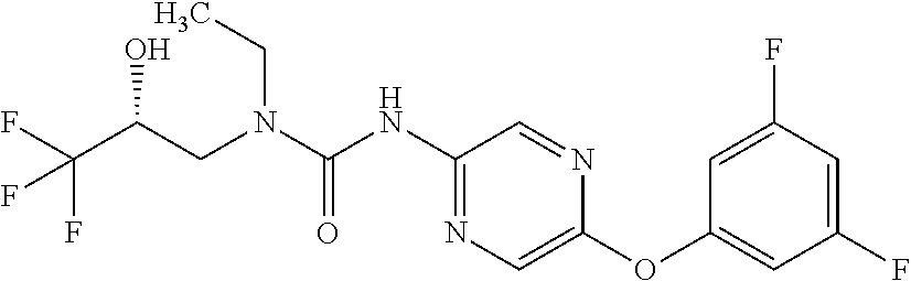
C(O)(CN(CC)C(=O)NC1=NC=C(OC2=CC(F)=CC(F)=C2)N=C1)C(F)(F)F
